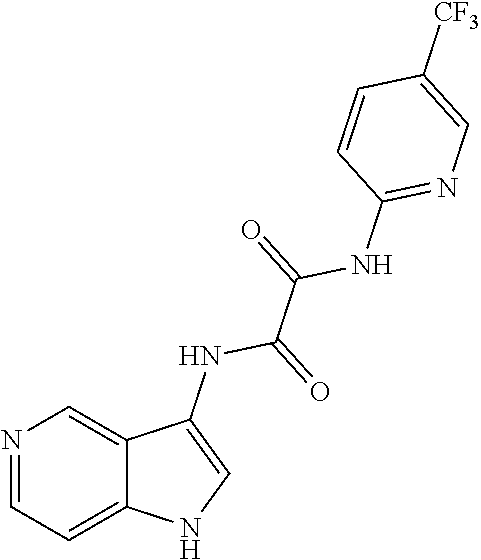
N1=CC=C2C(=C1)C(NC(=O)C(=O)NC1=NC=C([CF3])C=C1)=CN2
